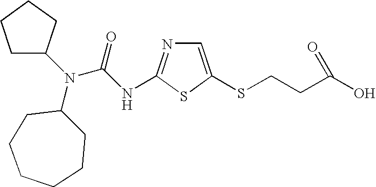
N(C1CCCCCC1)(C(NC1=NC=C(SCCC(O)=O)S1)=O)C1CCCC1
